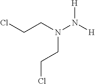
ClCCN(N([H])[H])CCCl
